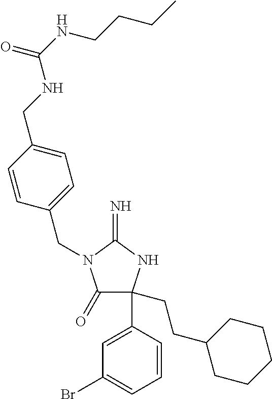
C1=CC(CN2C(=O)C(C3=CC(Br)=CC=C3)(CCC3CCCCC3)NC2=N)=CC=C1CNC(NCCCC)=O
